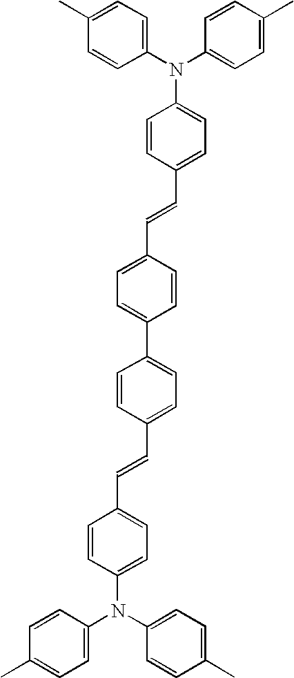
C1(N(C2=CC=C(C)C=C2)C2=CC=C(C=CC3=CC=C(C4=CC=C(C=CC5=CC=C(N(C6=CC=C(C)C=C6)C6=CC=C(C)C=C6)C=C5)C=C4)C=C3)C=C2)=CC=C(C)C=C1
